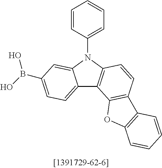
C12=CC=C(B(O)O)C=C1N(C1=CC=CC=C1)C1=C2C2=C(C=C1)C1=C(O2)C=CC=C1
